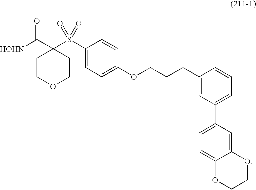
[HOHN]C(C1(S(C2=CC=C(OCCCC3=CC(C4=CC=C5C(=C4)OCCO5)=CC=C3)C=C2)(=O)=O)CCOCC1)=O
